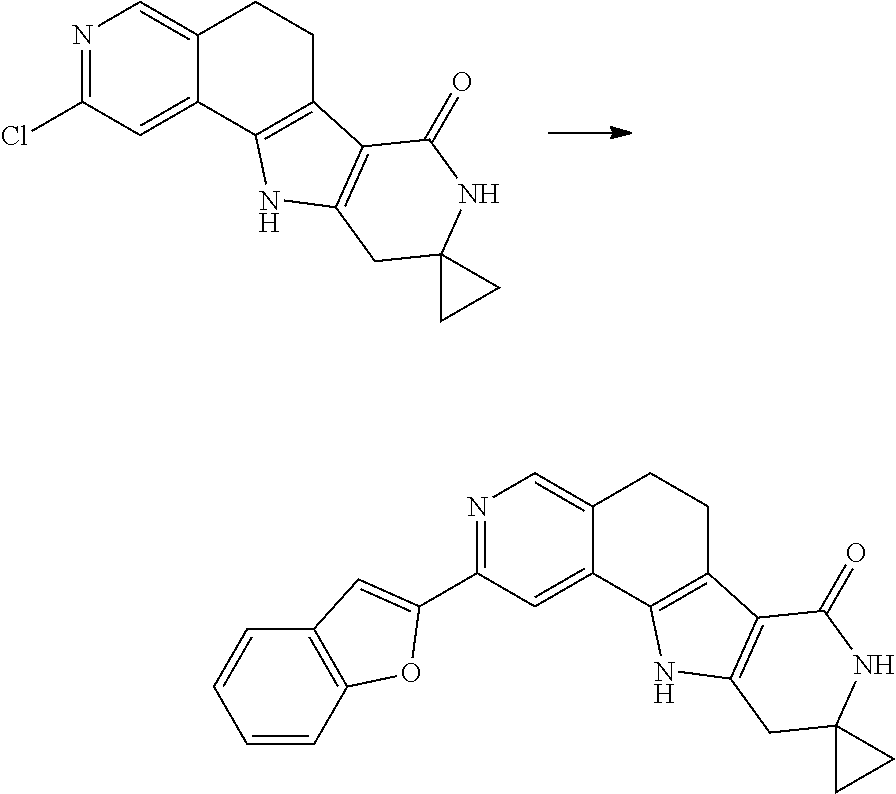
N1=C(Cl)C=C2C(=C1)CCC1=C2NC2=C1C(=O)NC1(C2)CC1.N1=C(C2=CC3=C(C=CC=C3)O2)C=C2C(=C1)CCC1=C2NC2=C1C(=O)NC1(C2)CC1
